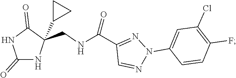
C1=C(N2N=C(C(NCC3(C4CC4)C(=O)NC(=O)N3)=O)C=N2)C=CC(F)=C1Cl
